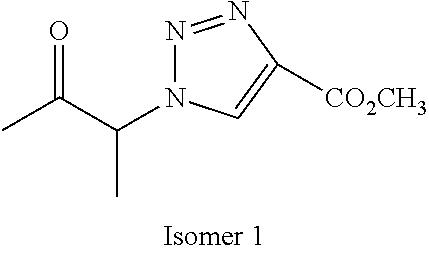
CC(C(N1C=C([CO2CH3])N=N1)C)=O
